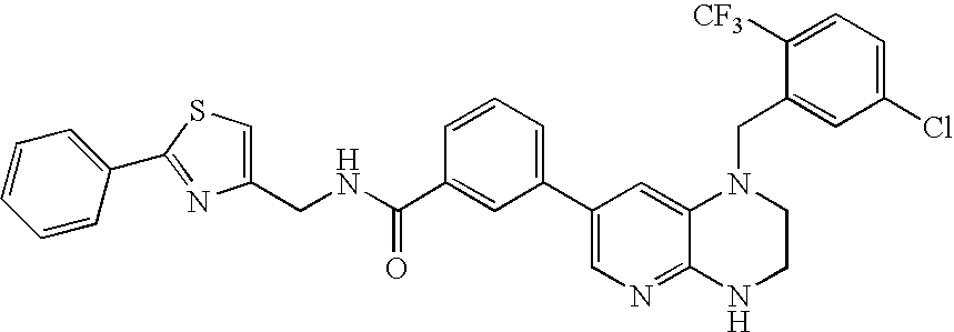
C1(C2=CC=CC(C(NCC3=CSC(C4=CC=CC=C4)=N3)=O)=C2)=CN=C2C(=C1)N(CC1=CC(Cl)=CC=C1[CF3])CCN2
